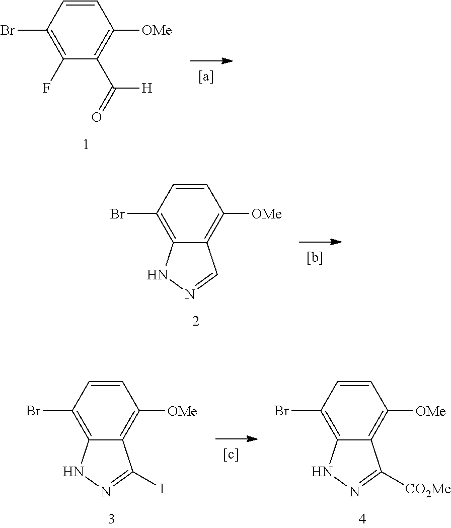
C1=CC(Br)=C(F)C(C([H])=O)=C1[OMe].C1=CC(Br)=C2C(=C1[OMe])C=NN2.C1=CC(Br)=C2C(=C1[OMe])C(I)=NN2.C1=CC(Br)=C2C(=C1[OMe])C([CO2Me])=NN2
